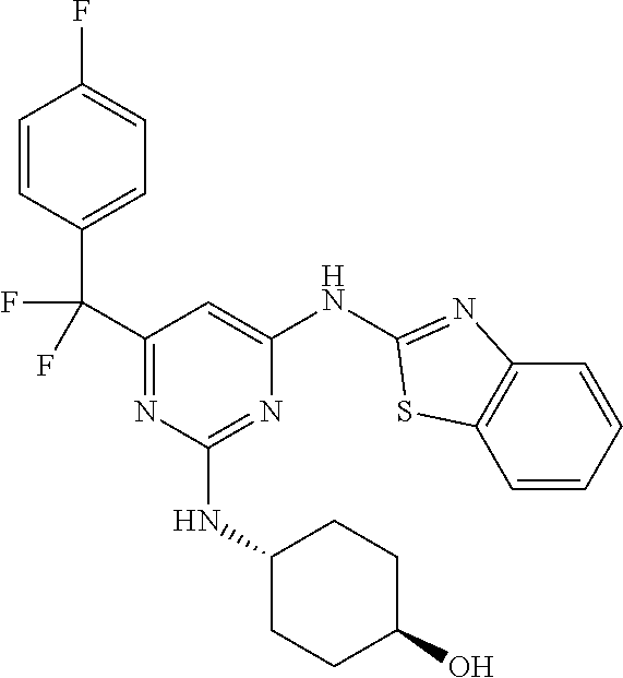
C1=CC=CC2=C1SC(NC1=CC(C(C3=CC=C(F)C=C3)(F)F)=NC(NC3CCC(O)CC3)=N1)=N2
